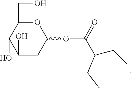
O1C(CO)C(O)C(O)CC1OC(C(CC)CC)=O
